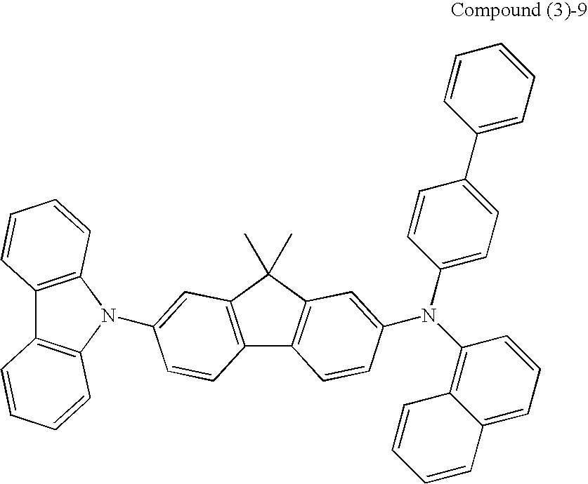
C12=C(C(C)(C)C3=C1C=CC(N(C1=CC=C(C4=CC=CC=C4)C=C1)C1=C4C(=CC=C1)C=CC=C4)=C3)C=C(N1C3=C(C4=C1C=CC=C4)C=CC=C3)C=C2
